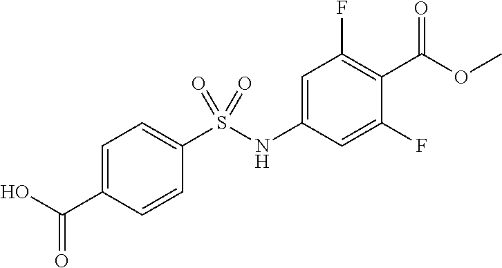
C1=C(C(O)=O)C=CC(S(NC2=CC(F)=C(C(OC)=O)C(F)=C2)(=O)=O)=C1
